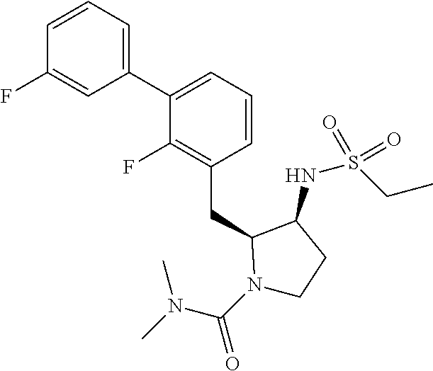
C1(C2=CC=CC(CC3N(C(N(C)C)=O)CCC3NS(CC)(=O)=O)=C2F)=CC=CC(F)=C1
